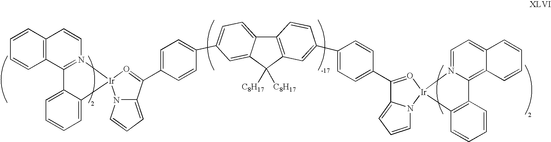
C12=C(C([C8H17])([C8H17])C3=CC(C4=CC=C(C5=O[Ir]6(N7C5=CC=C7)N5=C(C7=C(C=CC=C7)C=C5)C5=CC=CC=C56)C=C4)=CC=C13)C=C(C1=CC=C(C3=O[Ir]4(N5C3=CC=C5)N3=CC=C5C(=C3C3=C4C=CC=C3)C=CC=C5)C=C1)C=C2
